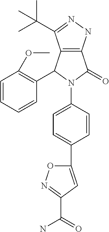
C12=C(NN=C1C(C)(C)C)C(=O)N(C1=CC=C(C3=CC(C(=O)N)=NO3)C=C1)C2C1=C(OC)C=CC=C1
